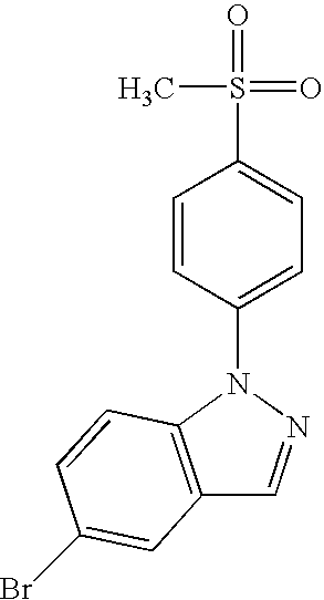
C1=CC(N2C3=C(C=N2)C=C(Br)C=C3)=CC=C1S(=O)(C)=O
